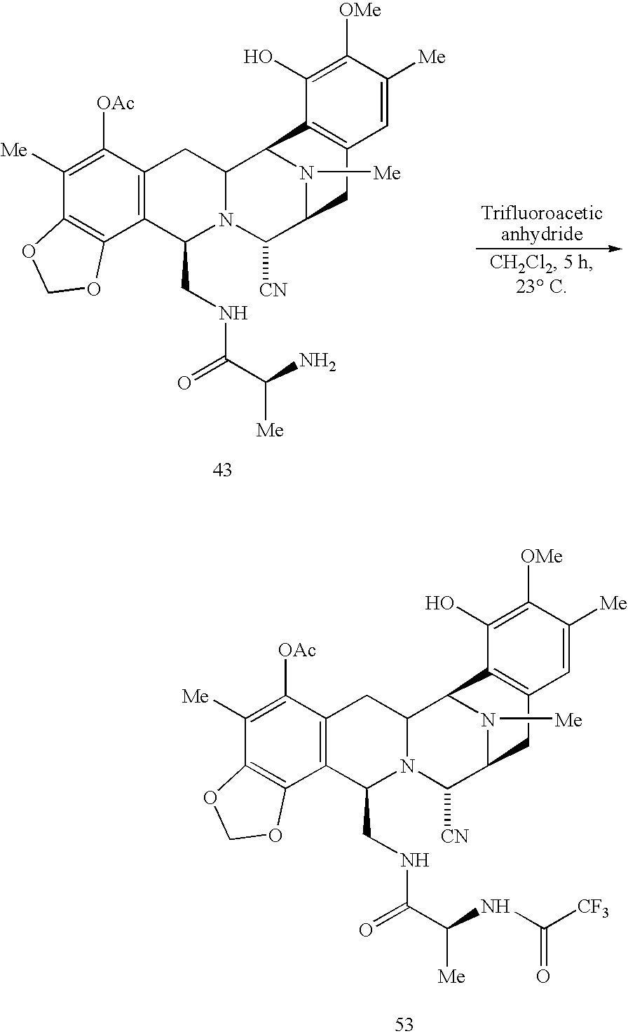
C1([Me])=C([OAc])C2=C(C3=C1OCO3)C(CNC(C(N)[Me])=O)N1C(C2)C2N([Me])C(C1[CN])CC1=C2C(O)=C([OMe])C([Me])=C1.C1([Me])=C([OAc])C2=C(C3=C1OCO3)C(CNC(=O)C(NC([CF3])=O)[Me])N1C(C2)C2N([Me])C(C1[CN])CC1=C2C(O)=C([OMe])C([Me])=C1
